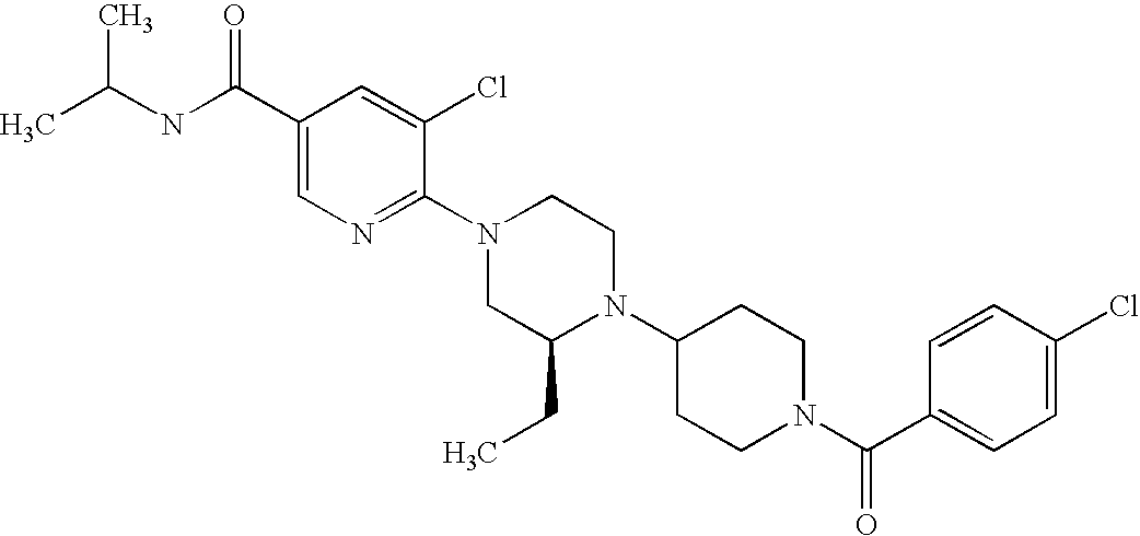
C(N1CCC(N2C(CC)CN(C3=NC=C(C(NC(C)C)=O)C=C3Cl)CC2)CC1)(C1=CC=C(Cl)C=C1)=O
